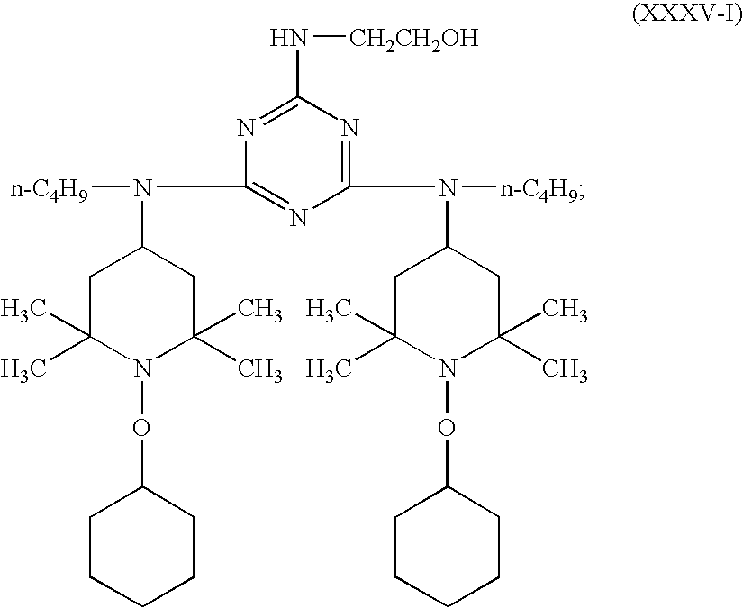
C1(N([n-C4H9])C2CC(C)(C)N(OC3CCCCC3)C(C)(C)C2)=NC(N[CH2CH2OH])=NC(N([n-C4H9])C2CC(C)(C)N(OC3CCCCC3)C(C)(C)C2)=N1
